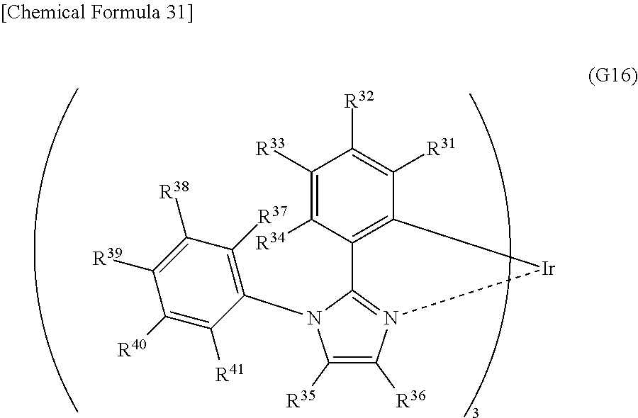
C1([R33])=C([R34])C2=C(C([R31])=C1[R32])[Ir]N1=C2N(C2=C([R37])C([R38])=C([R39])C([R40])=C2[R41])C([R35])=C1[R36]
